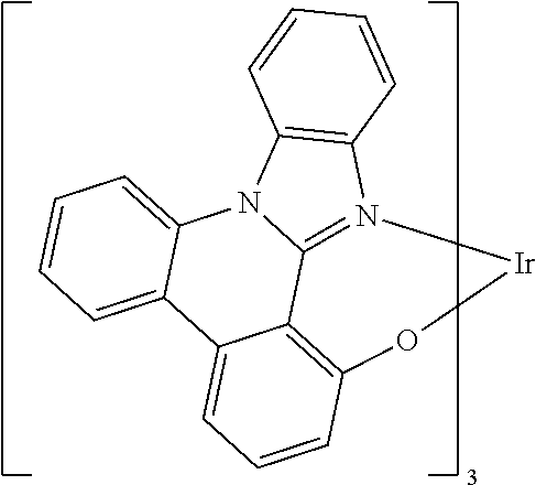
C1=CC2=C(N3C4=CC=CC=C4C4=CC=CC5=C4C3=N2[Ir]O5)C=C1
